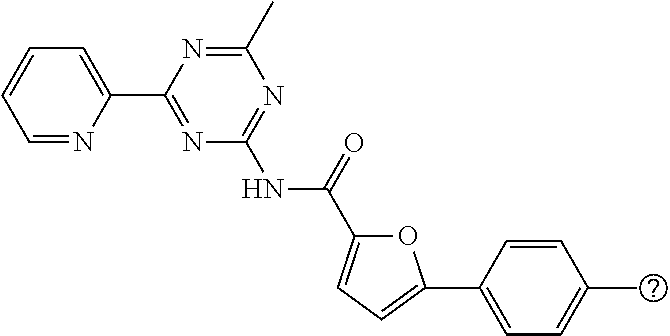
C1=NC(C2=NC(NC(=O)C3=CC=C(C4=CC=C(C)C=C4)O3)=NC(C)=N2)=CC=C1
